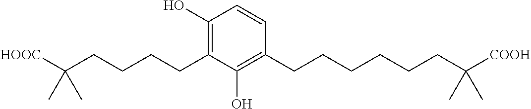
C1(O)=C(CCCCC([HOOC])(C)C)C(O)=C(CCCCCCC([COOH])(C)C)C=C1
